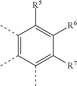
C1(C)=C(C)C(C)=C([R7])C([R6])=C1[R5]
